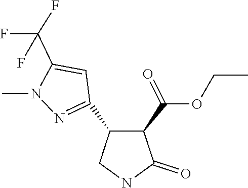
C1(C2=NN(C)C(C(F)(F)F)=C2)C(C(OCC)=O)C(=O)NC1
